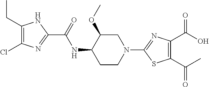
C1(CC)=C(Cl)N=C(C(=O)NC2CCN(C3=NC(C(O)=O)=C(C(C)=O)S3)CC2OC)N1
